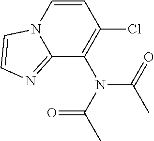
C12=NC=CN1C=CC(Cl)=C2N(C(C)=O)C(C)=O
